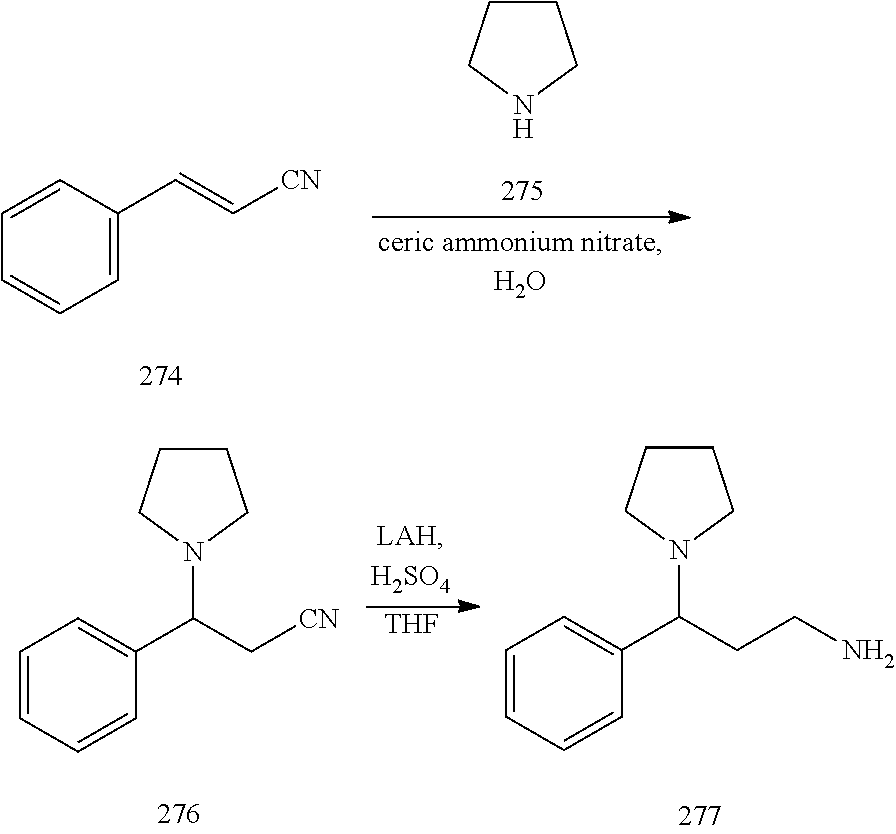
C1=C(C=C[CN])C=CC=C1.C1CCNC1.[THF].C1=CC=CC=C1C(C[CN])N1CCCC1.C1=CC=CC=C1C(CCN)N1CCCC1
